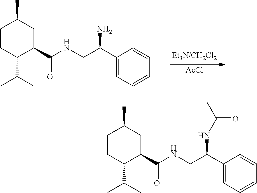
[AcCl].C1CC(C(C)C)C(C(NCC(C2=CC=CC=C2)N)=O)CC1C.C1CC(C(C)C)C(C(NCC(C2=CC=CC=C2)NC(C)=O)=O)CC1C
